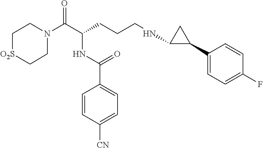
C1N(C(C(CCCNC2C(C3=CC=C(F)C=C3)C2)NC(C2=CC=C([CN])C=C2)=O)=O)CC[O2S]C1
